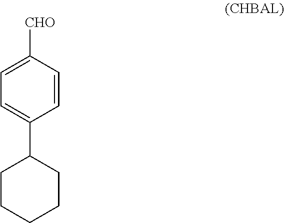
C1(C2CCCCC2)=CC=C([CHO])C=C1
